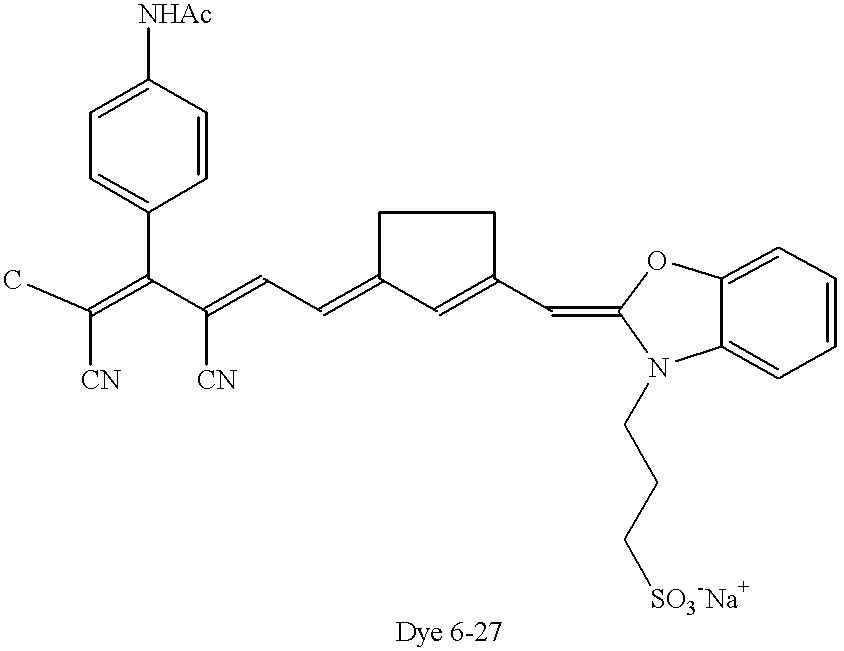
CC(=C(C(=CC=C1CCC(C=C2N(CCC[SO3-Na+])C3=CC=CC=C3O2)=C1)[CN])C1=CC=C([NHAc])C=C1)[CN]
